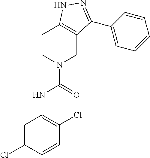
C1=C(Cl)C=CC(Cl)=C1NC(N1CC2=C(CC1)NN=C2C1=CC=CC=C1)=O
